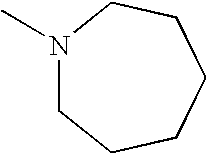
N1(C)CCCCCC1
